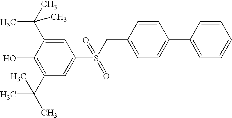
C1=C(C(C)(C)C)C(O)=C(C(C)(C)C)C=C1S(CC1=CC=C(C2=CC=CC=C2)C=C1)(=O)=O
